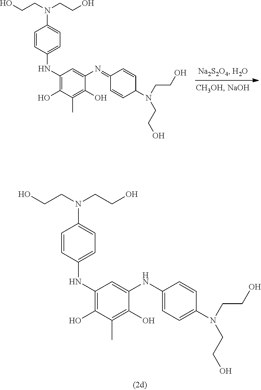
C1=CC(NC2=C(O)C(C)=C(O)C(N=C3C=CC(N(CCO)CCO)C=C3)=C2)=CC=C1N(CCO)CCO.C1=CC(NC2=C(O)C(C)=C(O)C(NC3=CC=C(N(CCO)CCO)C=C3)=C2)=CC=C1N(CCO)CCO
